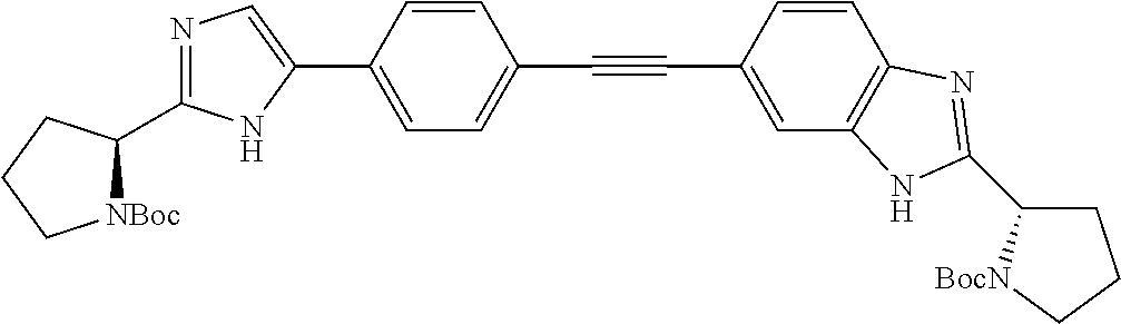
C1=C(C2=CN=C(C3[NBoc]CCC3)N2)C=CC(C#CC2=CC3=C(C=C2)N=C(C2CCC[BocN]2)N3)=C1
